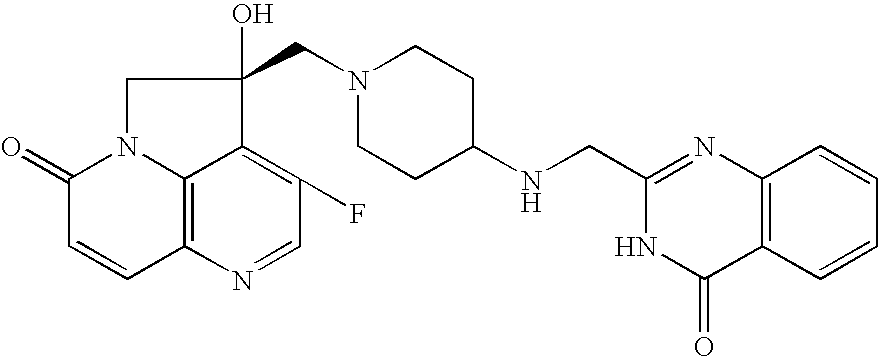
C12=C3N(C(=O)C=C1)CC(O)(CN1CCC(NCC4=NC5=C(C=CC=C5)C(=O)N4)CC1)C3=C(F)C=N2
